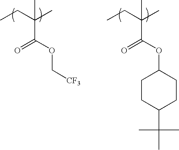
CCC(C)(C(OC[CF3])=O)C.CCC(C)(C(OC1CCC(C(C)(C)C)CC1)=O)C
